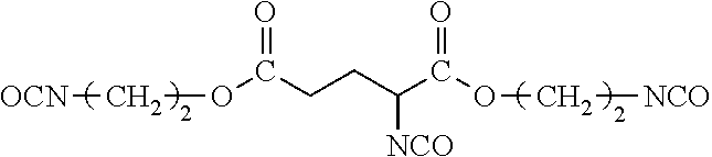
O(C(CCC(C(=O)OC[NCO])[NCO])=O)C[OCN]
